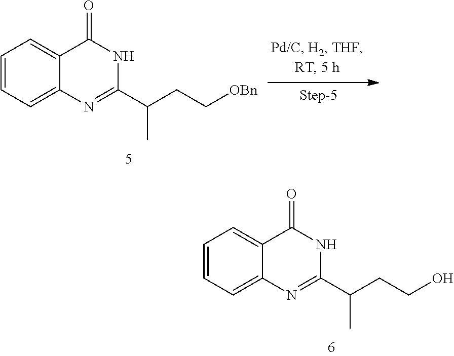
C1(C(CC[OBn])C)=NC2=CC=CC=C2C(=O)N1.C1(C(CCO)C)=NC2=CC=CC=C2C(=O)N1
